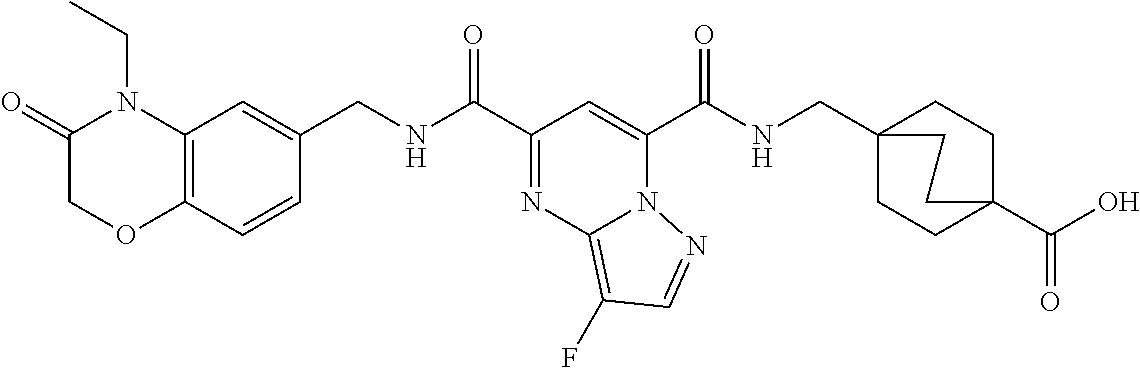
C12=C(C=CC(CNC(C3=NC4=C(F)C=NN4C(C(NCC45CCC(C(O)=O)(CC4)CC5)=O)=C3)=O)=C1)OCC(=O)N2CC
